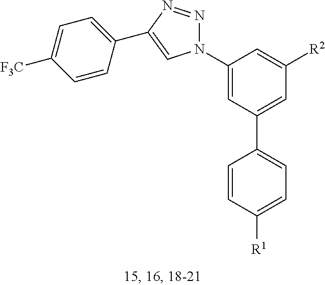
C1=C(N2N=NC(C3=CC=C([F3C])C=C3)=C2)C=C([R2])C=C1C1=CC=C([R1])C=C1
